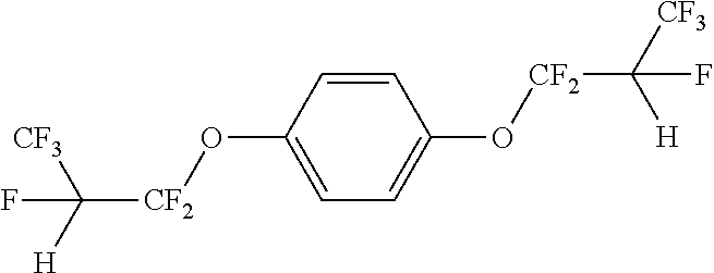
C1(O[CF2]C([H])([CF3])F)=CC=C(O[CF2]C([CF3])([H])F)C=C1
